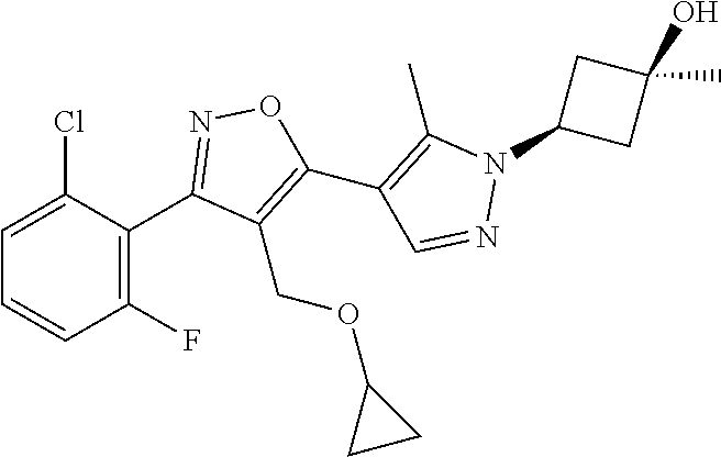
C1(C2=NOC(C3=C(C)N(C4CC(O)(C)C4)N=C3)=C2COC2CC2)=C(F)C=CC=C1Cl
